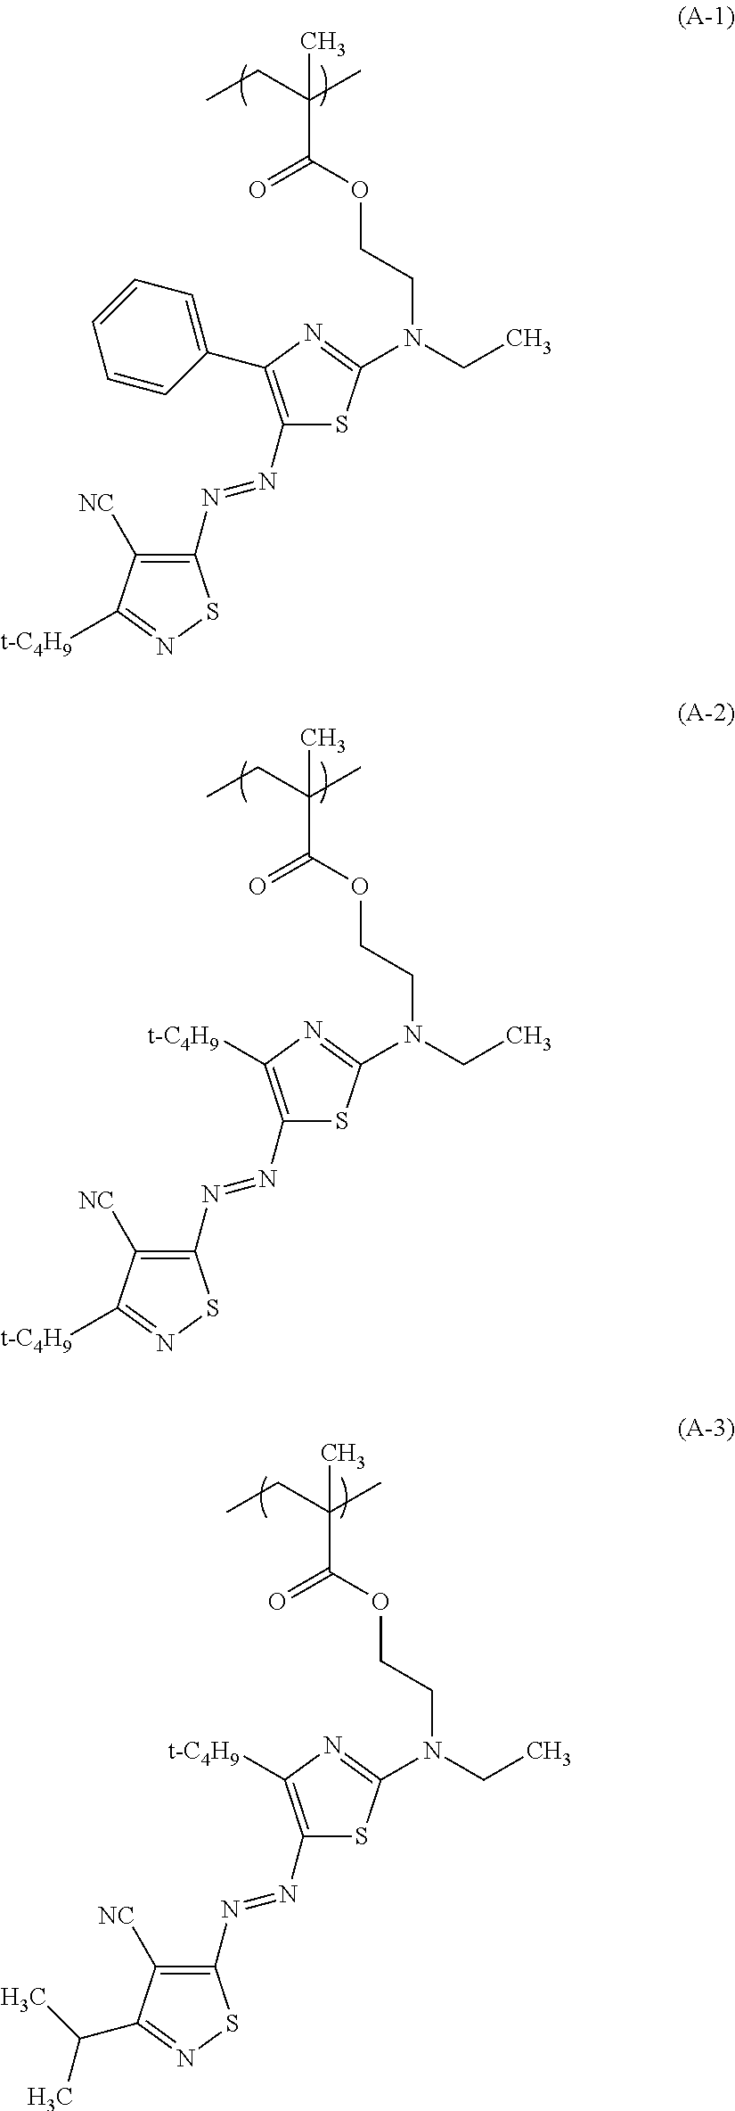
CCC(C)(C(OCCN(CC)C1=NC(C2=CC=CC=C2)=C(N=NC2=C([NC])C([t-C4H9])=NS2)S1)=O)C.CCC(C)(C(OCCN(CC)C1=NC([t-C4H9])=C(N=NC2=C([NC])C([t-C4H9])=NS2)S1)=O)C.CCC(C)(C(OCCN(CC)C1=NC([t-C4H9])=C(N=NC2=C([NC])C(C(C)C)=NS2)S1)=O)C
